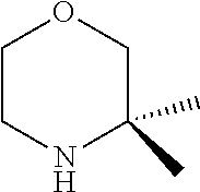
C1CNC(C)(C)CO1
